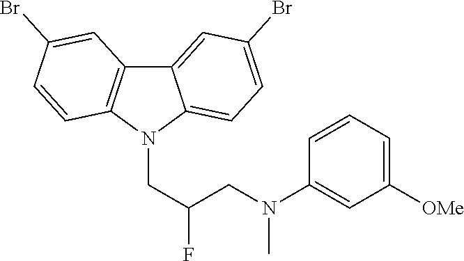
C12=CC(Br)=CC=C1N(CC(CN(C1=CC([OMe])=CC=C1)C)F)C1=C2C=C(Br)C=C1
